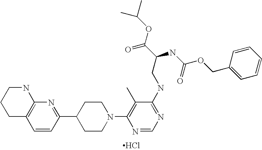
Cl.C1C2=C(NCC1)N=C(C1CCN(C3=C(C)C(NCC(NC(OCC4=CC=CC=C4)=O)C(OC(C)C)=O)=NC=N3)CC1)C=C2
